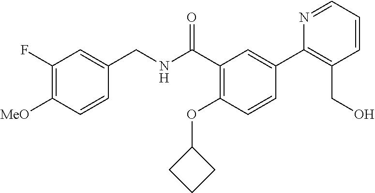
C1=CC([MeO])=C(F)C=C1CNC(C1=C(OC2CCC2)C=CC(C2=C(CO)C=CC=N2)=C1)=O
